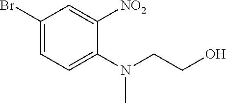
CN(CCO)C1=CC=C(Br)C=C1[NO2]
